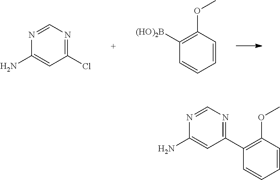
C1(Cl)=NC=NC(N)=C1.C1=CC(OC)=C([(HO)2B])C=C1.N1=C(C2=C(OC)C=CC=C2)C=C(N)N=C1
